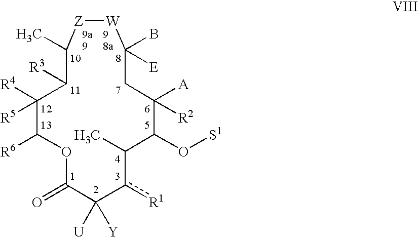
C1([R6])C([R4])([R5])C([R3])C(C)[Z][W]C(B)([E])CC([A])([R2])C(O[S1])C(C)c([R1])C([Y])([U])C(=O)O1
